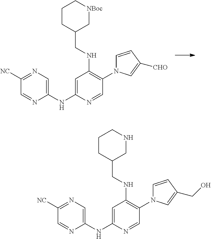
C1(NC2=CC(NCC3C[NBoc]CCC3)=C(N3C=CC([CHO])=C3)C=N2)=CN=C([NC])C=N1.C1(NC2=CC(NCC3CNCCC3)=C(N3C=CC(CO)=C3)C=N2)=CN=C([NC])C=N1
